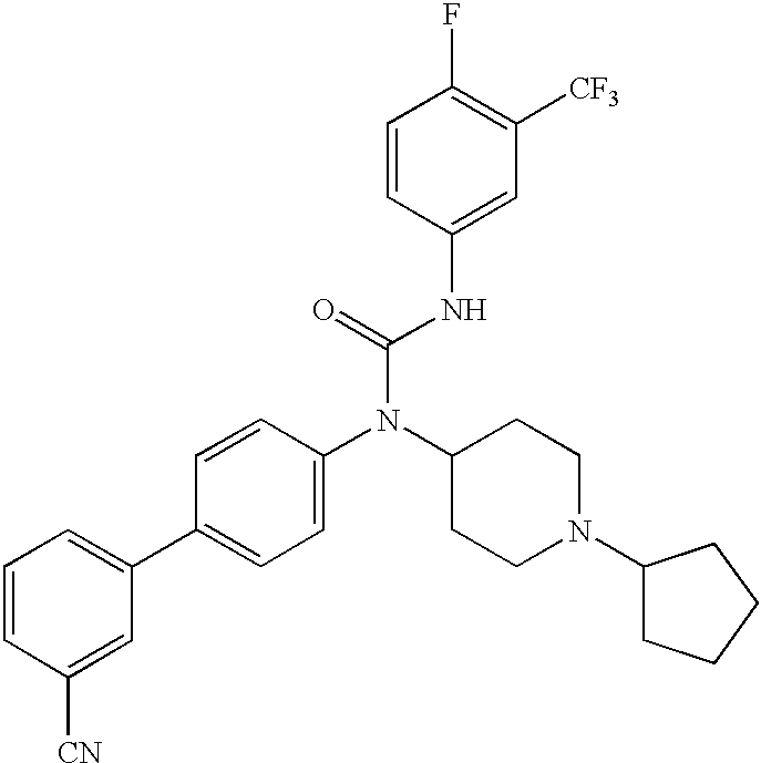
C1=CC([CN])=CC(C2=CC=C(N(C3CCN(C4CCCC4)CC3)C(=O)NC3=CC([CF3])=C(F)C=C3)C=C2)=C1
